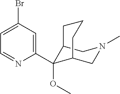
C12C(OC)(C3=CC(Br)=CC=N3)C(CN(C)C1)CCC2
